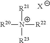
[N+]([R21])([R23])([R22])[R20].[X]
